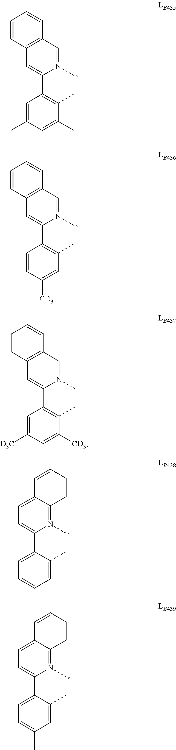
C1(C2=C(C)C(C)=CC(C)=C2)=CC2=C(C=N1C)C=CC=C2.C1(C2=C(C)C=C([CD3])C=C2)=CC2=C(C=N1C)C=CC=C2.C1(C2=C(C)C([CD3])=CC([D3C])=C2)=CC2=C(C=N1C)C=CC=C2.C1(C2=CC=CC=C2C)=CC=C2C(=N1C)C=CC=C2.C1(C2=CC=C(C)C=C2C)=CC=C2C(=N1C)C=CC=C2
